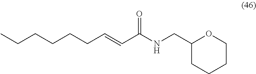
C(CCC=CC(NCC1CCCCO1)=O)CCC
